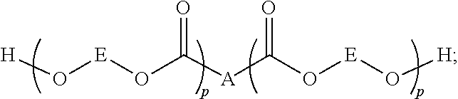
[H]O[E]OC([A]C(O[E]O[H])=O)=O
